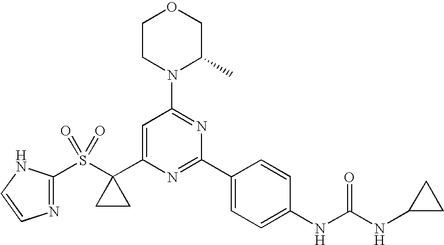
N1=C(S(C2(C3=CC(N4C(C)COCC4)=NC(C4=CC=C(NC(NC5CC5)=O)C=C4)=N3)CC2)(=O)=O)NC=C1
